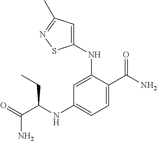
C1(NC(C(=O)N)CC)=CC=C(C(N)=O)C(NC2=CC(C)=NS2)=C1
